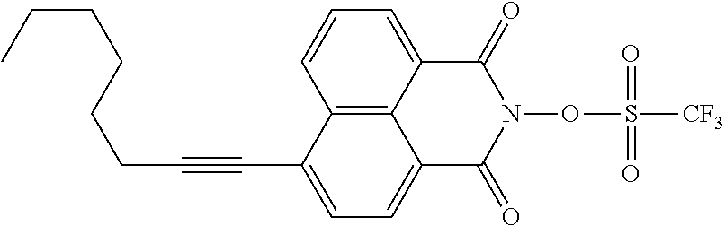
C12=C3C(=CC=C1)C(=O)N(OS([CF3])(=O)=O)C(=O)C3=CC=C2C#CCCCCCC
